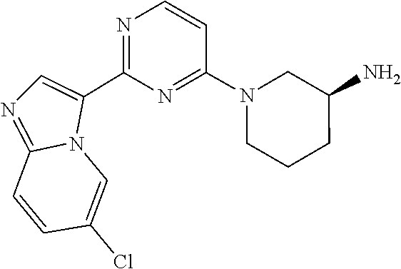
N1=C(C2=CN=C3N2C=C(Cl)C=C3)N=C(N2CCCC(N)C2)C=C1
